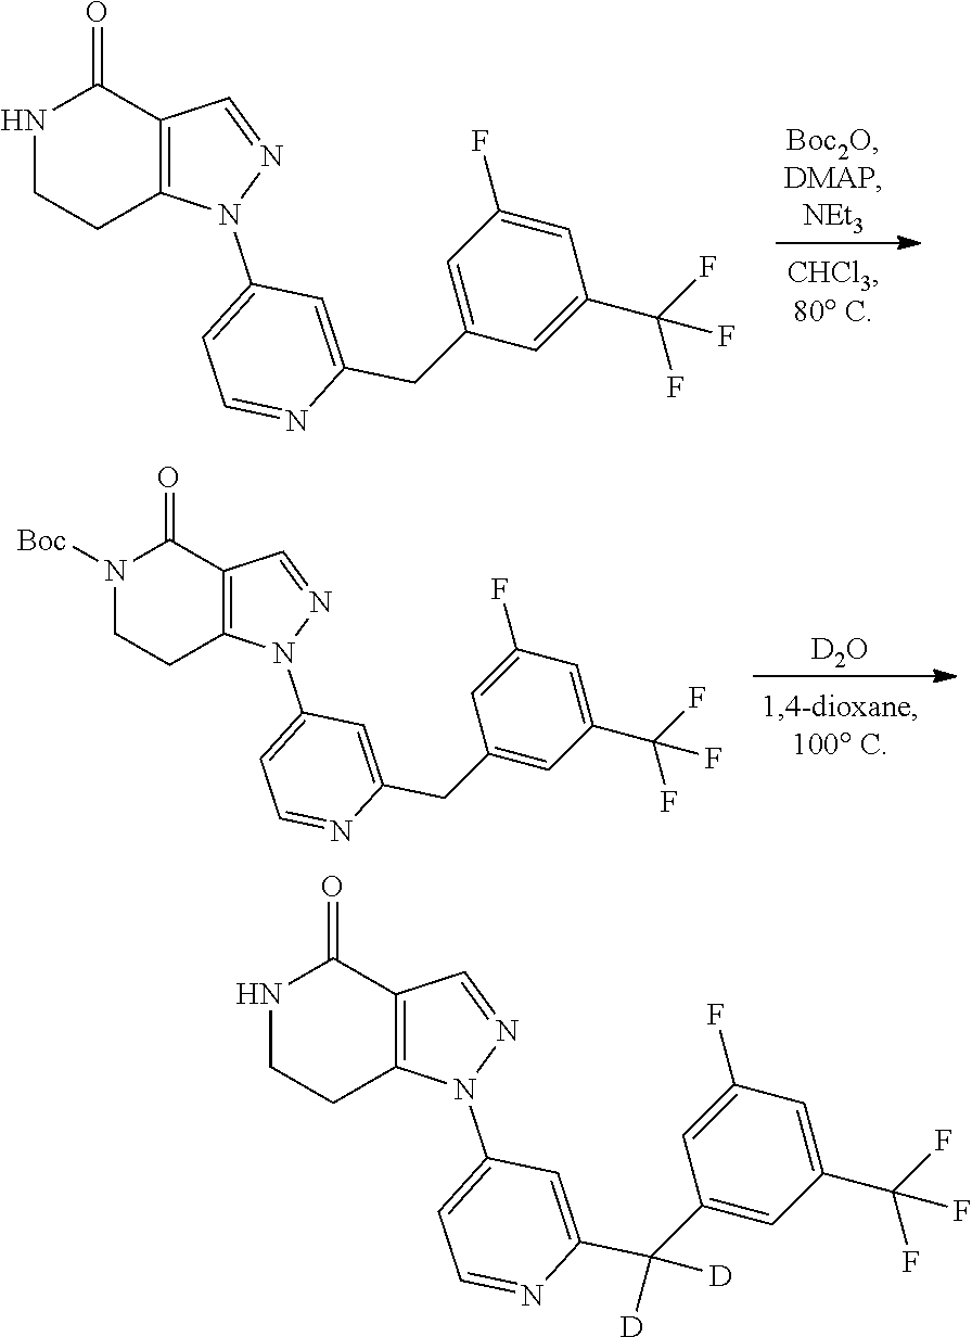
N1CCC2=C(C1=O)C=NN2C1=CC=NC(C(C2=CC(C(F)(F)F)=CC(F)=C2)([D])[D])=C1.N1CCC2=C(C1=O)C=NN2C1=CC=NC(CC2=CC(F)=CC(C(F)(F)F)=C2)=C1.N1([Boc])CCC2=C(C1=O)C=NN2C1=CC=NC(CC2=CC(C(F)(F)F)=CC(F)=C2)=C1.[D2O]
